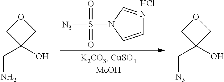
N1=CN(S([N3])(=O)=O)C=C1.Cl.O1CC(CN)(O)C1.O1CC(C[N3])(O)C1
